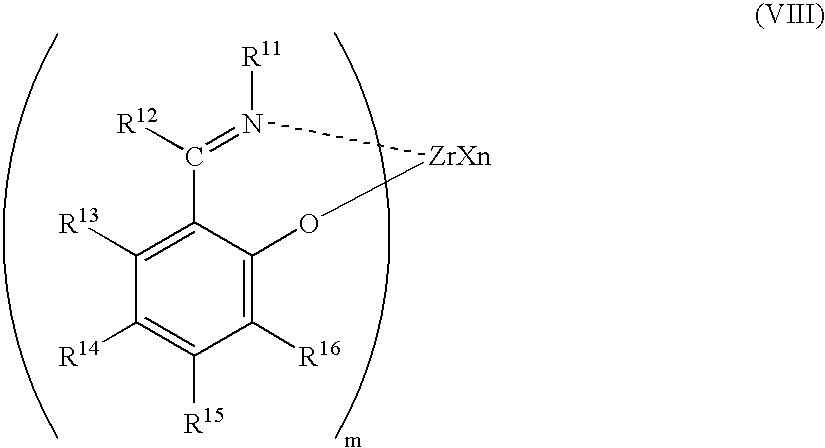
C1([R13])=C2C(=C([R16])C([R15])=C1[R14])O[ZrXn]N([R11])=C2[R12]
